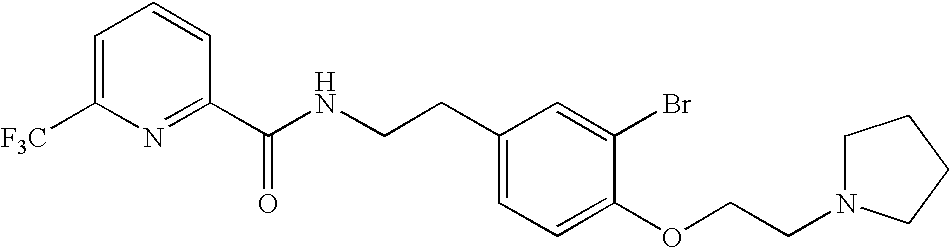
C1(C(NCCC2=CC=C(OCCN3CCCC3)C(Br)=C2)=O)=NC([F3C])=CC=C1
